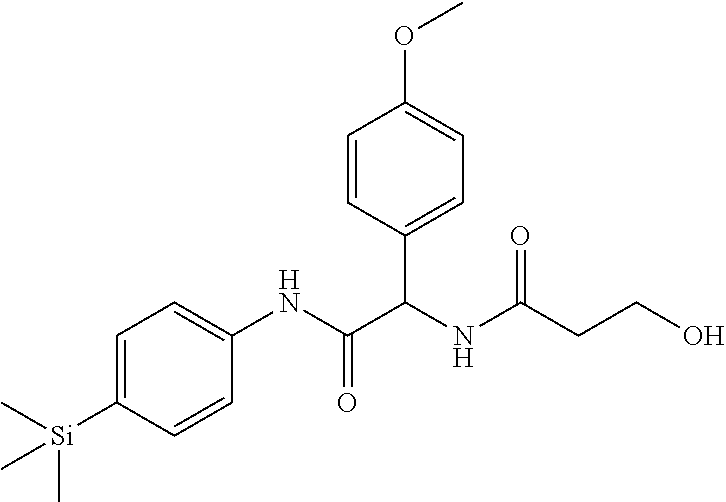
C1=C([Si](C)(C)C)C=CC(NC(=O)C(NC(CCO)=O)C2=CC=C(OC)C=C2)=C1
